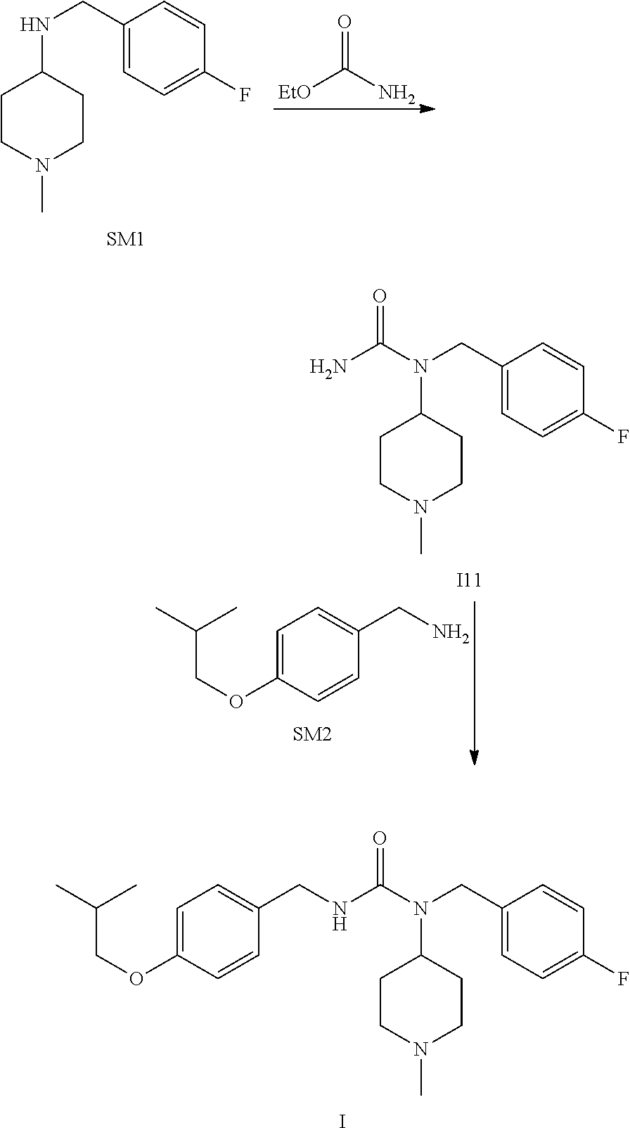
C(C(C)C)OC1=CC=C(CNC(N(CC2=CC=C(F)C=C2)C2CCN(C)CC2)=O)C=C1.I.O=C([EtO])N.CN1CCC(NCC2=CC=C(F)C=C2)CC1.NC(N(CC1=CC=C(F)C=C1)C1CCN(C)CC1)=O.[I11].C(C(C)C)OC1=CC=C(CN)C=C1
